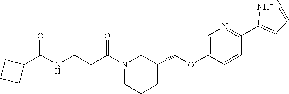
C1CC(COC2=CN=C(C3=CC=NN3)C=C2)CN(C(CCNC(C2CCC2)=O)=O)C1
